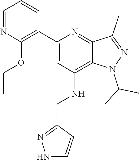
O(C1=C(C2=CC(NCC3=NNC=C3)=C3N(C(C)C)N=C(C)C3=N2)C=CC=N1)CC
